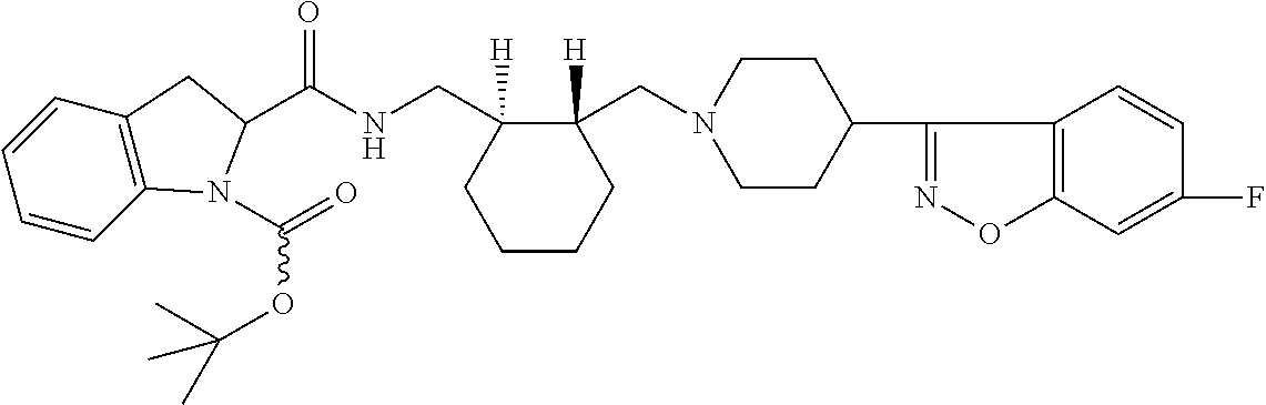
C1=CC=CC2=C1CC(C(NCC1([H])CCCCC1([H])CN1CCC(C3=NOC4=C3C=CC(F)=C4)CC1)=O)N2C(OC(C)(C)C)=O
